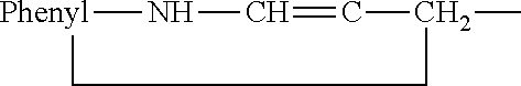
[Phenyl]1NC=CC(C)CC1
